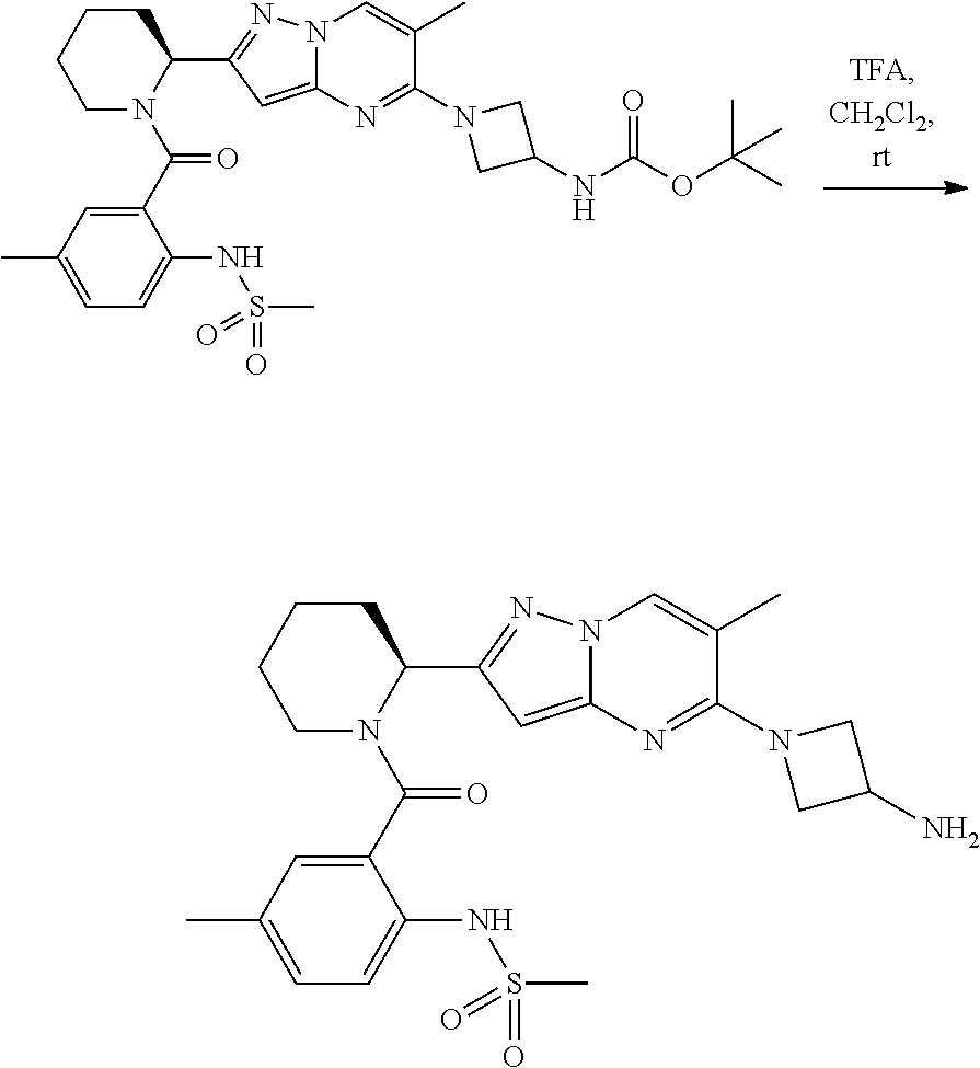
C1CCCN(C(C2=CC(C)=CC=C2NS(C)(=O)=O)=O)C1C1=NN2C(=C1)N=C(N1CC(NC(OC(C)(C)C)=O)C1)C(C)=C2.C1CCCN(C(C2=CC(C)=CC=C2NS(C)(=O)=O)=O)C1C1=NN2C(=C1)N=C(N1CC(N)C1)C(C)=C2
